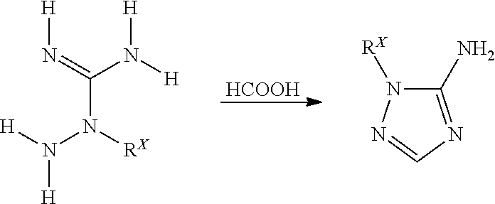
C1(N)=NC=NN1[RX].[HCOOH].C(N([RX])N([H])[H])(=N[H])N([H])[H]
